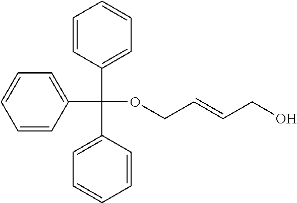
C1=CC(C(C2=CC=CC=C2)(C2=CC=CC=C2)OCC=CCO)=CC=C1
